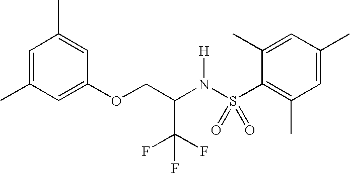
C1=C(C)C=C(OCC(N(S(C2=C(C)C=C(C)C=C2C)(=O)=O)[H])C(F)(F)F)C=C1C
